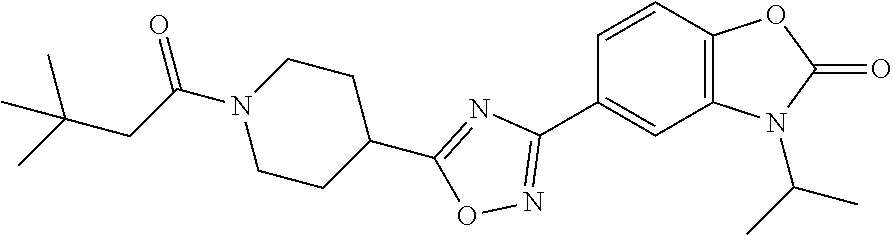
C1=CC2=C(C=C1C1=NOC(C3CCN(C(CC(C)(C)C)=O)CC3)=N1)N(C(C)C)C(=O)O2
